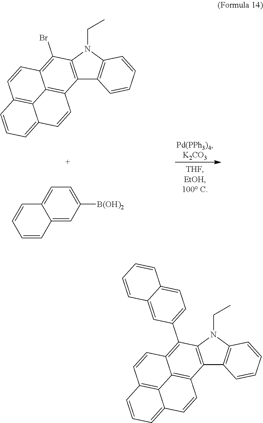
C12=C(N(CC)C3=C1C=CC=C3)C(Br)=C1C3=C2C=CC2=CC=CC(=C32)C=C1.C1=C([B(OH)2])C=C2C(=C1)C=CC=C2.C12=C(N(CC)C3=C1C=CC=C3)C(C1=CC=C3C(=C1)C=CC=C3)=C1C3=C2C=CC2=CC=CC(=C32)C=C1
